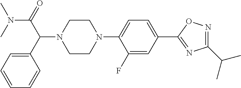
C(C(C1=CC=CC=C1)N1CCN(C2=CC=C(C3=NC(C(C)C)=NO3)C=C2F)CC1)(N(C)C)=O
